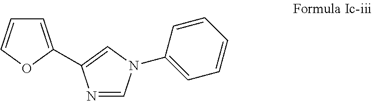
C1=C(C2=CN(C3=CC=CC=C3)C=N2)OC=C1
